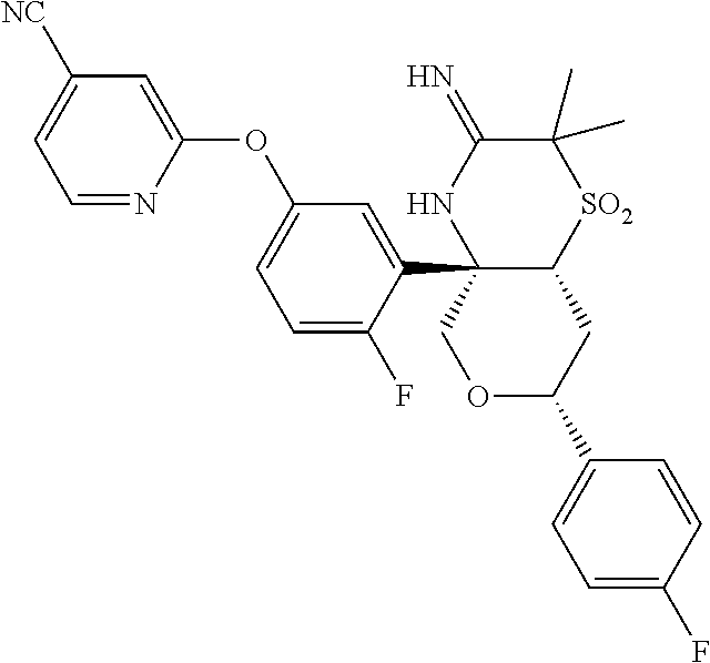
C12(C3=CC(OC4=CC([NC])=CC=N4)=CC=C3F)C(CC(C3=CC=C(F)C=C3)OC1)[SO2]C(C)(C)C(=N)N2
